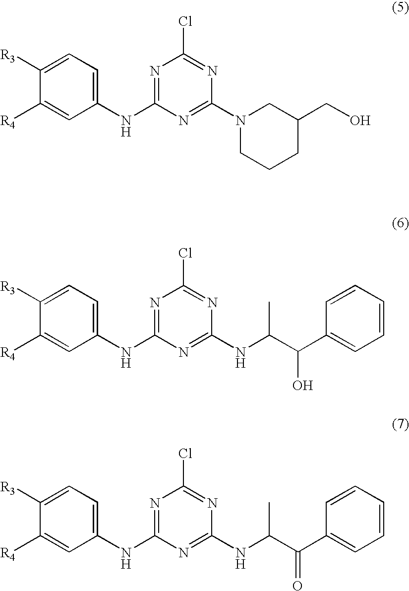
C1([R4])=CC(NC2=NC(Cl)=NC(N3CCCC(CO)C3)=N2)=CC=C1[R3].C1([R4])=CC(NC2=NC(Cl)=NC(NC(C(C3=CC=CC=C3)O)C)=N2)=CC=C1[R3].C1([R4])=CC(NC2=NC(Cl)=NC(NC(C(C3=CC=CC=C3)=O)C)=N2)=CC=C1[R3]
